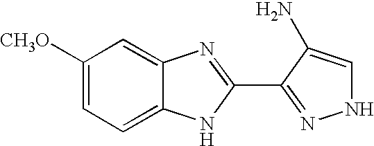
C1([CH3O])=CC=C2C(=C1)N=C(C1=NNC=C1N)N2
